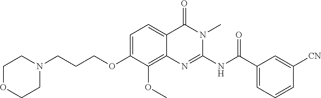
C1=C(OCCCN2CCOCC2)C(OC)=C2C(=C1)C(=O)N(C)C(NC(C1=CC=CC([CN])=C1)=O)=N2
